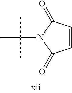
CC(C)(N1C(=O)C=CC1=O)C
